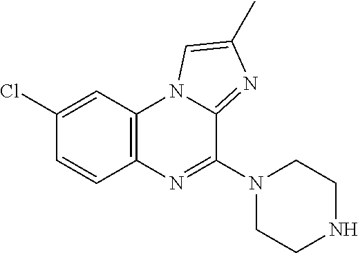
C1=CC2=C(C=C1Cl)N1C(=NC(C)=C1)C(N1CCNCC1)=N2
